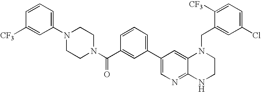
C1(C2=CC=CC(C(N3CCN(C4=CC=CC([CF3])=C4)CC3)=O)=C2)=CN=C2C(=C1)N(CC1=CC(Cl)=CC=C1[CF3])CCN2
